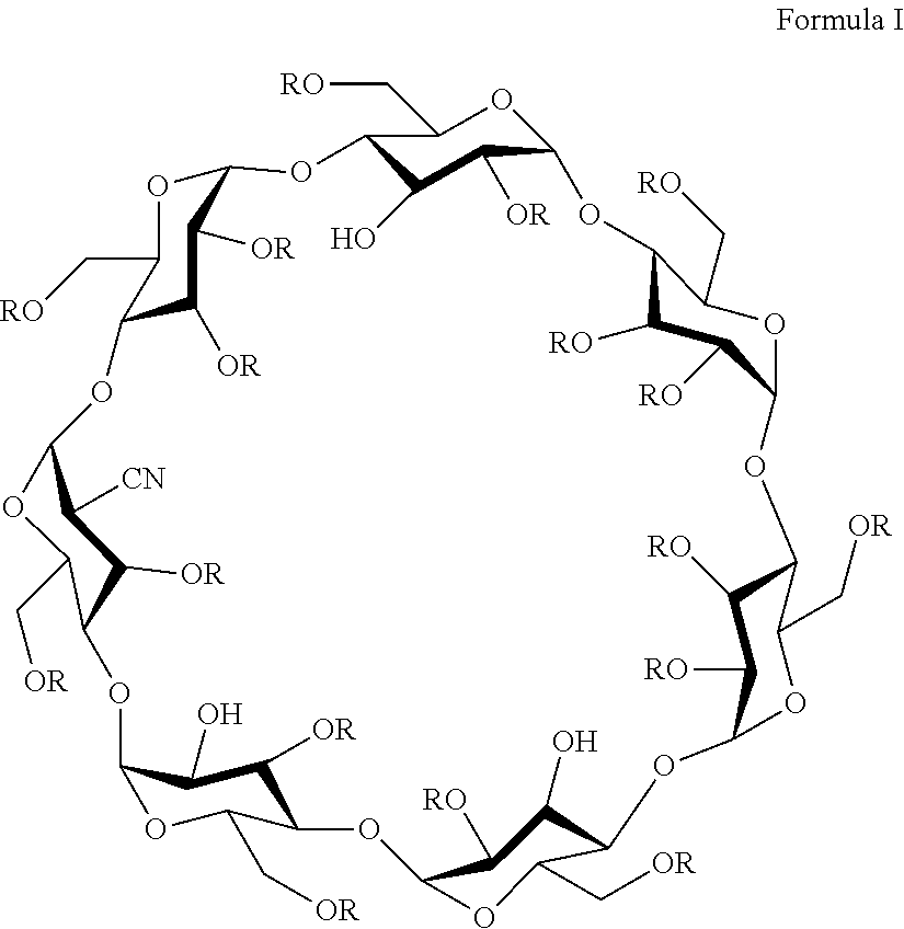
C12OC(C[RO])C(C([OR])C1[OR])OC1C([CN])C([OR])C(C(C[OR])O1)OC1OC(C[OR])C(C([OR])C1O)OC1C([RO])C(O)C(C(C[OR])O1)OC1C([RO])C([RO])C(C(C[OR])O1)OC1C([RO])C([RO])C(C(C[RO])O1)OC1C([OR])C(O)C(C(C[RO])O1)O2
